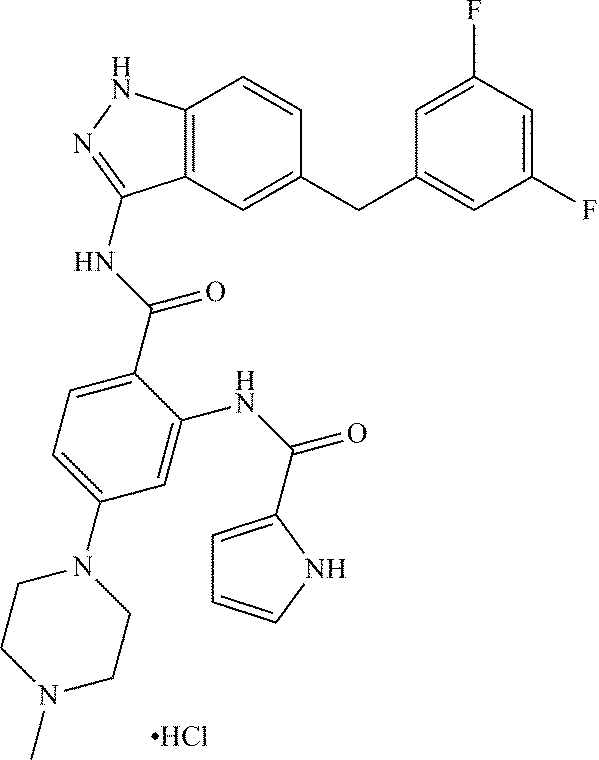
Cl.C1=C(F)C=C(F)C=C1CC1=CC2=C(C=C1)NN=C2NC(C1=CC=C(N2CCN(C)CC2)C=C1NC(C1=CC=CN1)=O)=O
